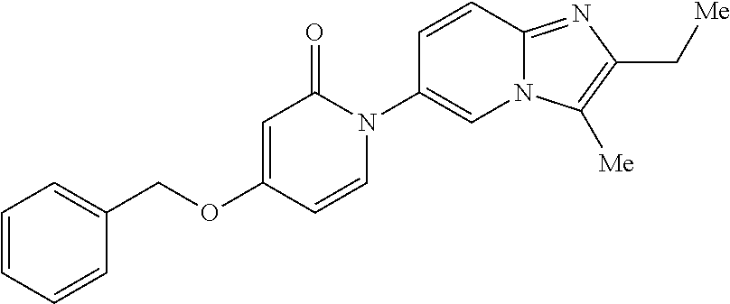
C1(COC2=CC(=O)N(C3=CN4C(=NC(C[Me])=C4[Me])C=C3)C=C2)=CC=CC=C1
